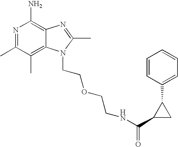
N1=C(C)C(C)=C2C(=C1N)N=C(C)N2CCOCCNC(C1CC1C1=CC=CC=C1)=O
